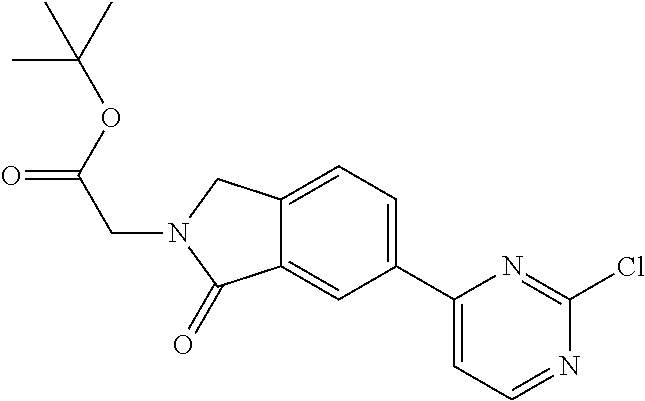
C1(C2=CC=C3C(=C2)C(=O)N(CC(OC(C)(C)C)=O)C3)=CC=NC(Cl)=N1
